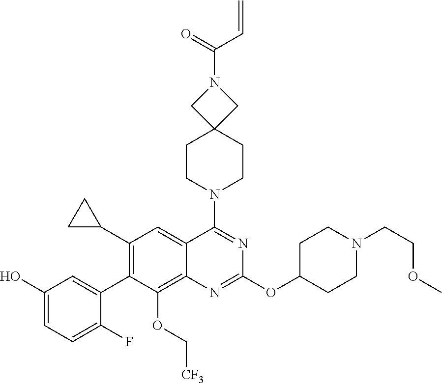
C1(O)=CC=C(F)C(C2=C(C3CC3)C=C3C(=C2OC[CF3])N=C(OC2CCN(CCOC)CC2)N=C3N2CCC3(CC2)CN(C(=O)C=C)C3)=C1
